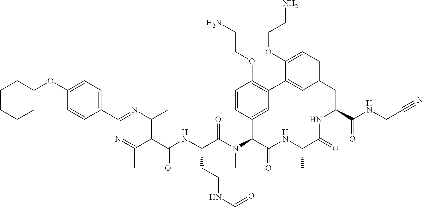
C(C(N(C1C(=O)NC(C)C(=O)NC(C(NCC#N)=O)CC2=CC=C(OCCN)C(=C2)C2=C(OCCN)C=CC1=C2)C)=O)(NC(C1=C(C)N=C(C2=CC=C(OC3CCCCC3)C=C2)N=C1C)=O)CCNC=O
